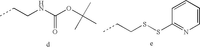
CCCNC(OC(C)(C)C)=O.CCCSSC1=NC=CC=C1
